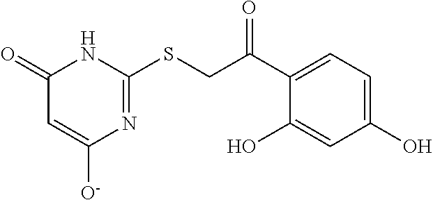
C1(=O)C=C([O-])N=C(SCC(C2=CC=C(O)C=C2O)=O)N1
